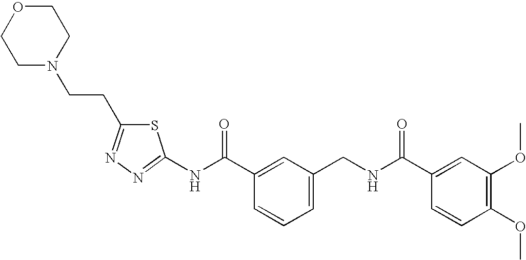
N(C(C1=CC(CNC(C2=CC(OC)=C(OC)C=C2)=O)=CC=C1)=O)C1=NN=C(CCN2CCOCC2)S1
